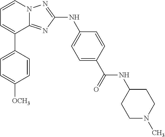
C1=CN2C(=NC(NC3=CC=C(C(=O)NC4CCN(C)CC4)C=C3)=N2)C(C2=CC=C([OCH3])C=C2)=C1
